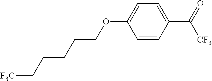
C1=CC(C([CF3])=O)=CC=C1OCCCCC[F3C]
